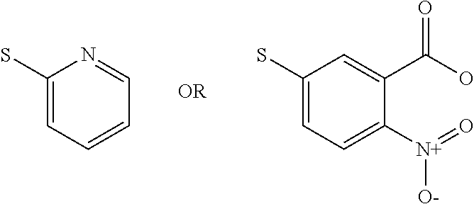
C1(S)=CC=CC=N1.C1(S)=CC=C([N+]([O-])=O)C(C(=O)O)=C1
